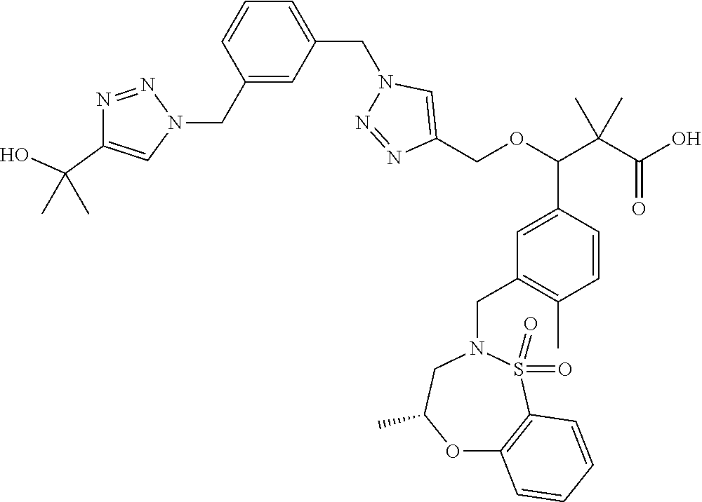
C1(CN2N=NC(C(O)(C)C)=C2)=CC(CN2C=C(COC(C(C(O)=O)(C)C)C3=CC(CN4CC(C)OC5=C(S4(=O)=O)C=CC=C5)=C(C)C=C3)N=N2)=CC=C1
